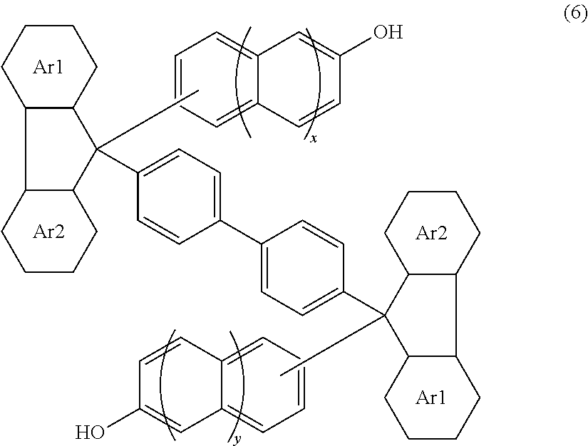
[Ar1].[Ar2].C1CCC2C(C1)C(C1=CC=C(C3=CC=C(C4(C)C5C(CCCC5)C5C4CCCC5)C=C3)C=C1)(C)C1C2CCCC1.[Ar1].[Ar2].C1=CC=C2C(=C1)C=C(O)C=C2.C1=CC=C2C(=C1)C=C(O)C=C2
